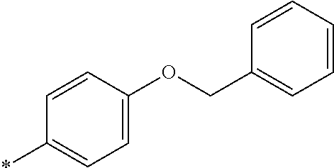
C1=CC(OCC2=CC=CC=C2)=CC=C1*
